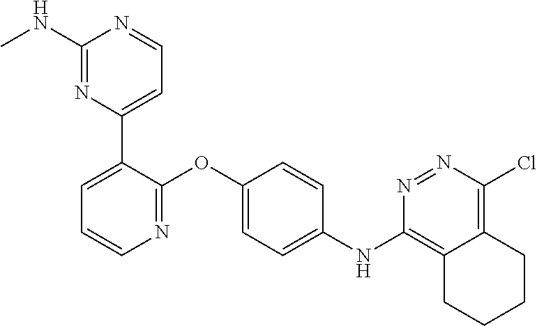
C1(NC)=NC(C2=CC=CN=C2OC2=CC=C(NC3=C4C(=C(Cl)N=N3)CCCC4)C=C2)=CC=N1
